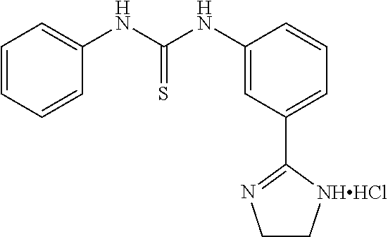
C1=CC=CC(NC(NC2=CC(C3=NCC[NHHCl]3)=CC=C2)=S)=C1
